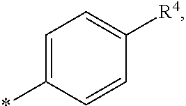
C1(*)=CC=C([R4])C=C1
